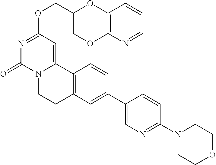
N1=CC=CC2=C1OCC(COC1=NC(=O)N3C(=C1)C1=C(CC3)C=C(C3=CN=C(N4CCOCC4)C=C3)C=C1)O2
